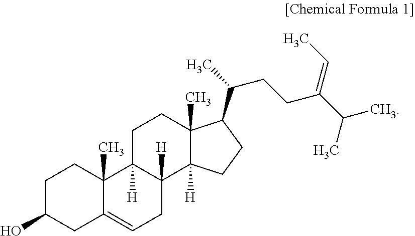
C1C(O)CC2=CCC3([H])C([H])(C2(C)C1)CCC1(C)C3([H])CCC1C(C)CCC(C(C)C)=CC
